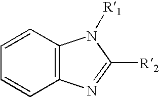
C1=CC2=C(C=C1)N=C([R2])N2[R1]
